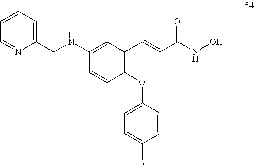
C1(OC2=CC=C(F)C=C2)=C(C=CC(NO)=O)C=C(NCC2=CC=CC=N2)C=C1
